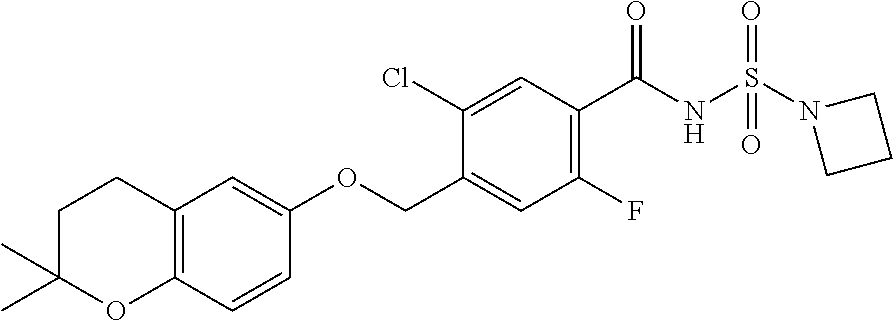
C1(Cl)=CC(C(NS(N2CCC2)(=O)=O)=O)=C(F)C=C1COC1=CC2=C(C=C1)OC(C)(C)CC2
